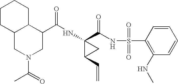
N(C1(C(NS(C2=C(NC)C=CC=C2)(=O)=O)=O)C(C=C)C1)C(=O)C1C2C(CN(C(=O)C)C1)CCCC2
